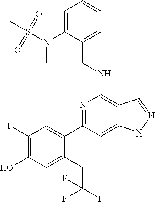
C1=C(N(S(C)(=O)=O)C)C(CNC2=C3C(=CC(C4=CC(F)=C(O)C=C4CC(F)(F)F)=N2)NN=C3)=CC=C1
